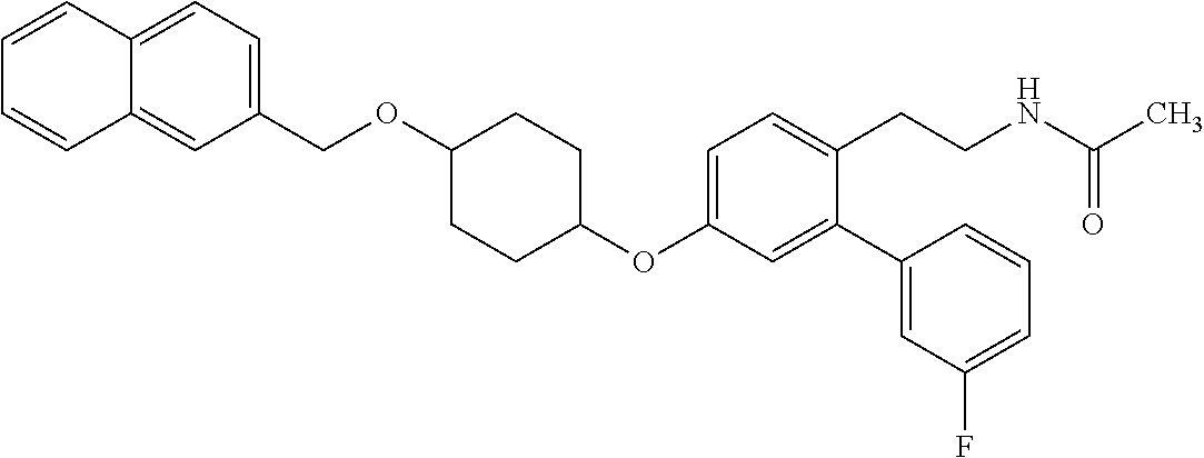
C1(OC2=CC=C(CCNC(C)=O)C(C3=CC(F)=CC=C3)=C2)CCC(OCC2=CC=C3C(=C2)C=CC=C3)CC1
